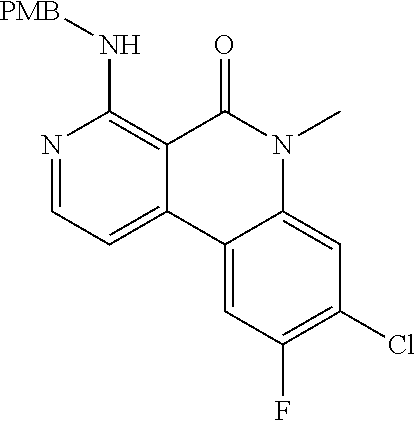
N1=CC=C2C(=C1N[PMB])C(=O)N(C)C1=CC(Cl)=C(F)C=C21
